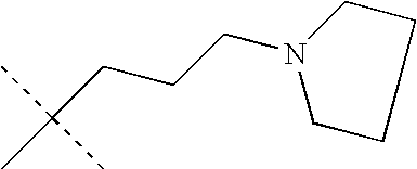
C1CCCN1CCCC(C)(C)C
